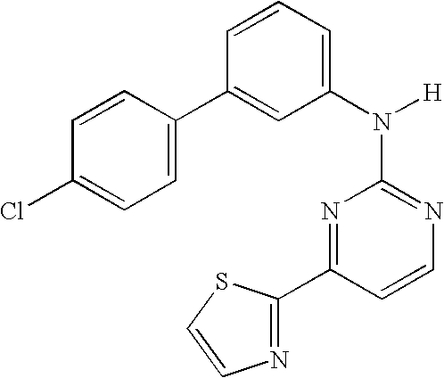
N1=C(N([H])C2=CC=CC(C3=CC=C(Cl)C=C3)=C2)N=C(C2=NC=CS2)C=C1
